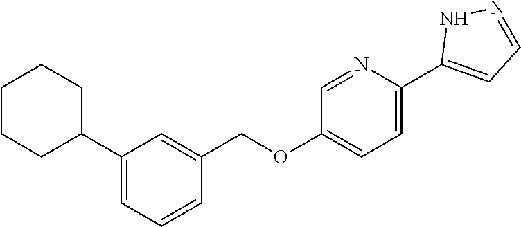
C1=NC(C2=CC=NN2)=CC=C1OCC1=CC(C2CCCCC2)=CC=C1
